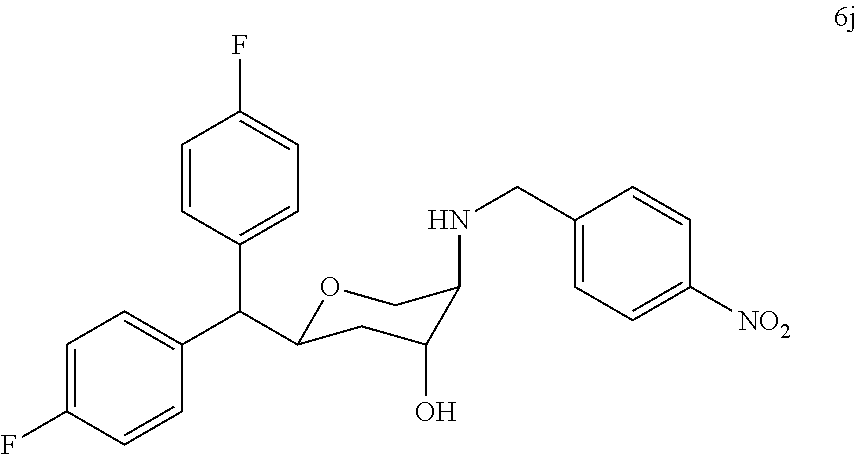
C1=C(F)C=CC(C(C2=CC=C(F)C=C2)C2OCC(NCC3=CC=C([NO2])C=C3)C(O)C2)=C1
